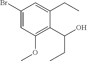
C1(Br)=CC(OC)=C(C(CC)O)C(CC)=C1
